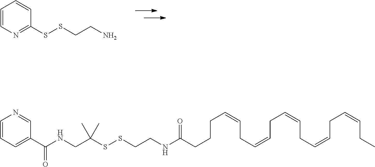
C1=CN=C(SSCCN)C=C1.C1=CC=C(C(=O)NCC(SSCCNC(=O)CCCC=CCC=CCC=CCC=CCC=CCC)(C)C)C=N1
